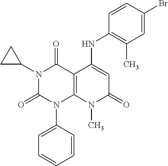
C1=CC(N2C3=C(C(=O)N(C4CC4)C2=O)C(NC2=C(C)C=C(Br)C=C2)=CC(=O)N3C)=CC=C1
